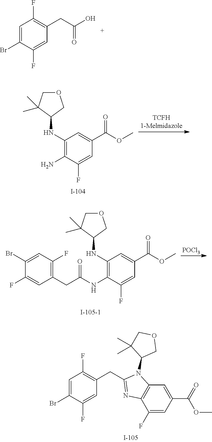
C1=C(Br)C(F)=CC(CC2=NC3=C(N2C2COCC2(C)C)C=C(C(=O)OC)C=C3F)=C1F.C1=C(Br)C(F)=CC(CC(O)=O)=C1F.O1CC(C)(C)C(NC2=C(N)C(F)=CC(C(=O)OC)=C2)C1.O1CC(C)(C)C(NC2=C(NC(=O)CC3=C(F)C=C(Br)C(F)=C3)C(F)=CC(C(=O)OC)=C2)C1.[POCl3]
